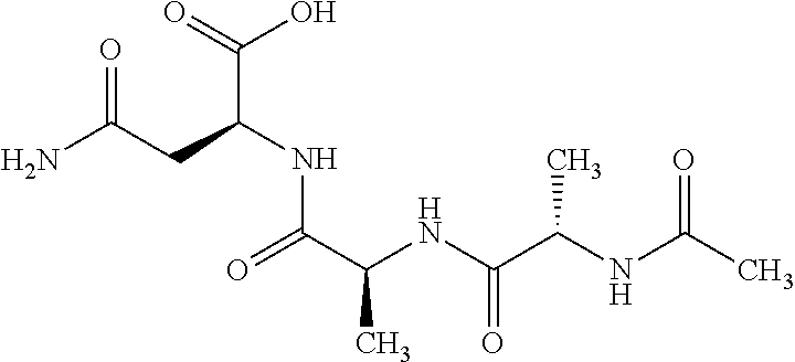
CC(NC(C(NC(C(=O)NC(C(=O)O)CC(N)=O)C)=O)C)=O
